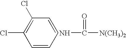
C1=CC=CC(Cl)=C1Cl.NC([N(CH3)2])=O
